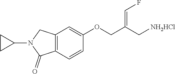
C12=C(C=CC(OCC(C[NH2HCl])=CF)=C1)C(=O)N(C1CC1)C2
